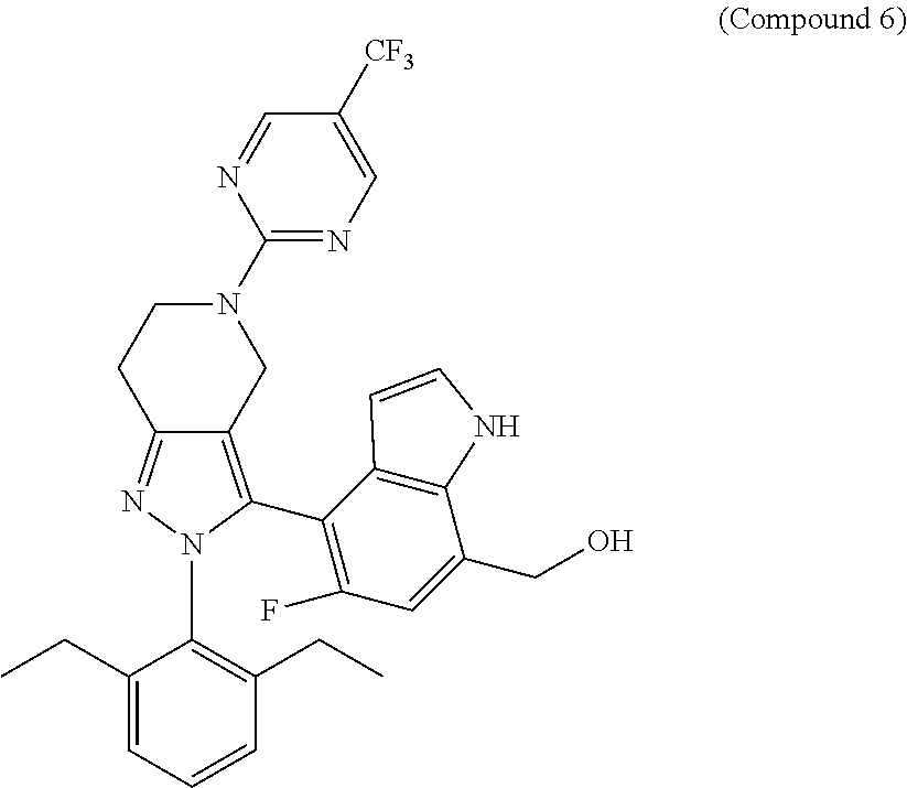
C1(N2CCC3=NN(C4=C(CC)C=CC=C4CC)C(C4=C(F)C=C(CO)C5=C4C=CN5)=C3C2)=NC=C([CF3])C=N1
